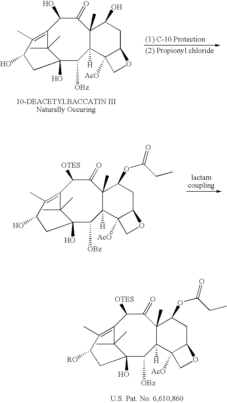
C12=C(C)C(O)CC(O)(C1(C)C)C([OBz])C1([H])C(C)(C(=O)C2O)C(O)CC2C1([AcO])CO2.C12=C(C)C(O)CC(O)(C1(C)C)C([OBz])C1([H])C(C)(C(=O)C2[OTES])C(OC(=O)CC)CC2C1([AcO])CO2.C12=C(C)C([RO])CC(O)(C1(C)C)C([OBz])C1([H])C(C)(C(=O)C2[OTES])C(OC(=O)CC)CC2C1([AcO])CO2
